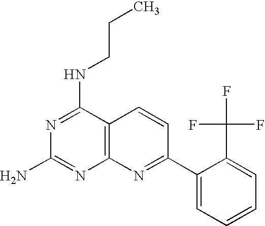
C12=C(C(NCCC)=NC(N)=N1)C=CC(C1=CC=CC=C1C(F)(F)F)=N2
